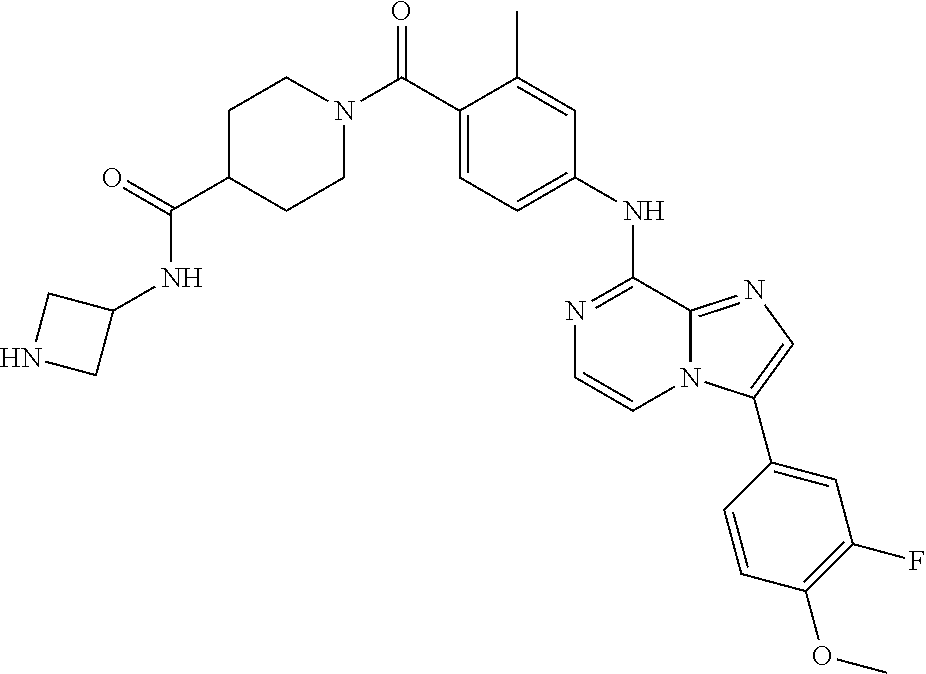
C1(NC2=NC=CN3C2=NC=C3C2=CC(F)=C(OC)C=C2)=CC=C(C(N2CCC(C(=O)NC3CNC3)CC2)=O)C(C)=C1
